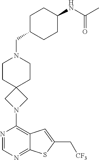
C1(N2CC3(C2)CCN(CC2CCC(NC(C)=O)CC2)CC3)=C2C(=NC=N1)SC(C[CF3])=C2
